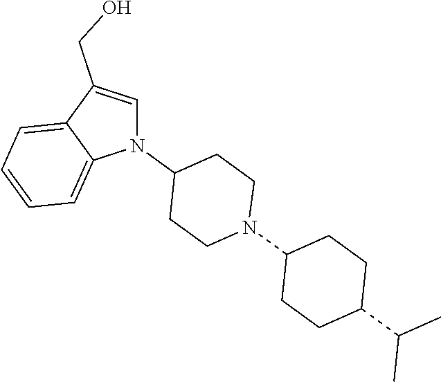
N1(C2CCN(C3CCC(C(C)C)CC3)CC2)C=C(CO)C2=CC=CC=C12
